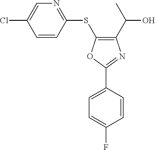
C1(C(C)O)=C(SC2=NC=C(Cl)C=C2)OC(C2=CC=C(F)C=C2)=N1
